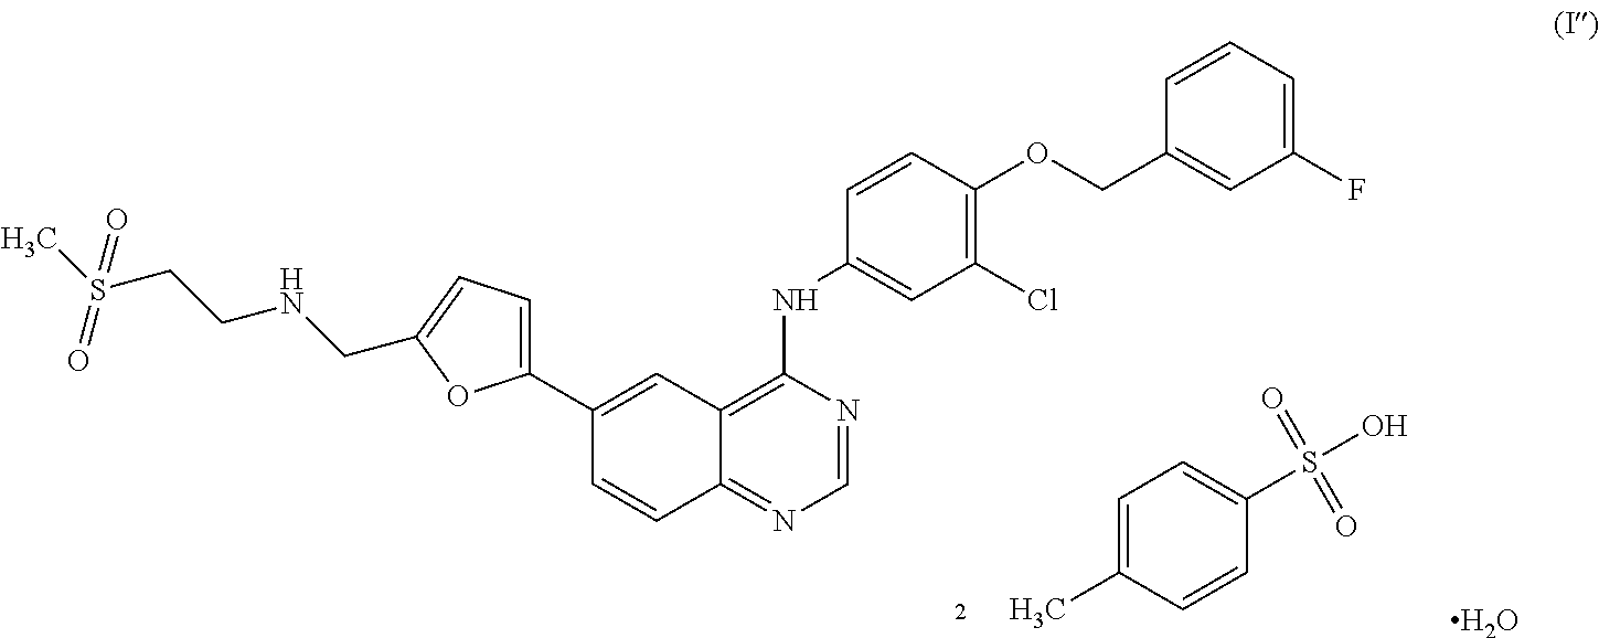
C12=NC=NC(NC3=CC(Cl)=C(OCC4=CC(F)=CC=C4)C=C3)=C1C=C(C1=CC=C(CNCCS(C)(=O)=O)O1)C=C2.C1=C(C)C=CC(S(=O)(=O)O)=C1.O
